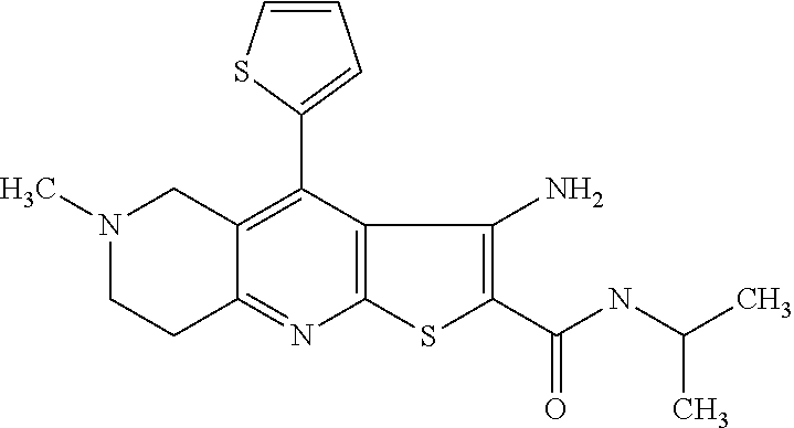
N1(C)CCC2=NC3=C(C(C4=CC=CS4)=C2C1)C(N)=C(C(=O)NC(C)C)S3
